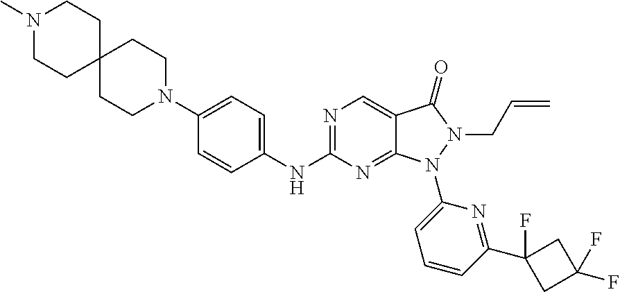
N1(C)CCC2(CC1)CCN(C1=CC=C(NC3=NC=C4C(=N3)N(C3=CC=CC(C5(F)CC(F)(F)C5)=N3)N(CC=C)C4=O)C=C1)CC2
